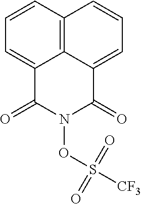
C1=CC2=C3C(=C1)C(=O)N(OS([CF3])(=O)=O)C(=O)C3=CC=C2
